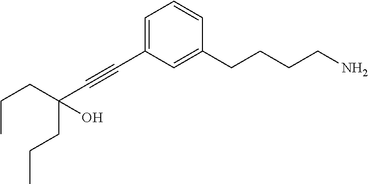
C1=C(C#CC(CCC)(O)CCC)C=C(CCCCN)C=C1
